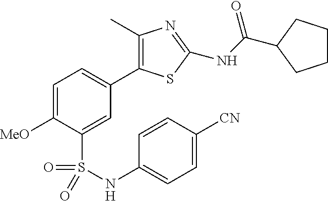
C1=C([MeO])C(S(=O)(=O)NC2=CC=C([CN])C=C2)=CC(C2=C(C)N=C(NC(=O)C3CCCC3)S2)=C1
